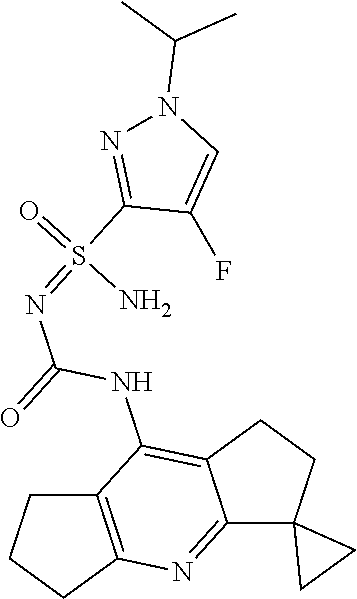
C12=NC3=C(CCC3)C(NC(=O)N=S(N)(=O)C3=NN(C(C)C)C=C3F)=C1CCC21CC1
